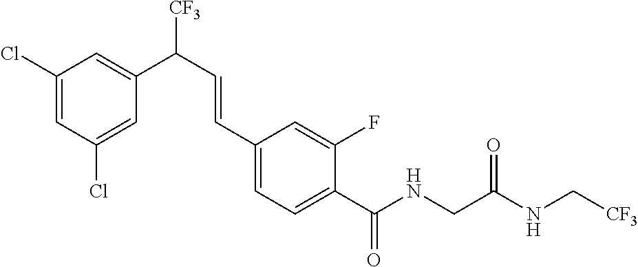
C1(Cl)=CC(Cl)=CC(C([CF3])C=CC2=CC=C(C(NCC(NC[CF3])=O)=O)C(F)=C2)=C1
